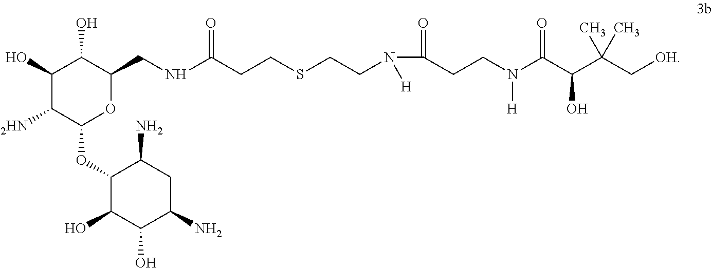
C1(O)C([2HN])C(OC2C(O)C(O)C(N)CC2N)OC(CNC(CCSCCN(C(=O)CCN(C(C(C(C[OH])(C)C)O)=O)[H])[H])=O)C1O
